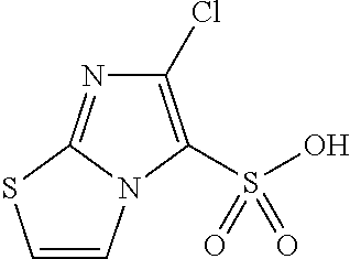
C1(Cl)=C(S(O)(=O)=O)N2C(=N1)SC=C2
